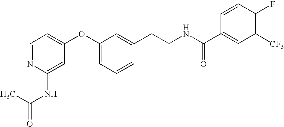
C1=NC(NC(C)=O)=CC(OC2=CC=CC(CCNC(C3=CC([CF3])=C(F)C=C3)=O)=C2)=C1
